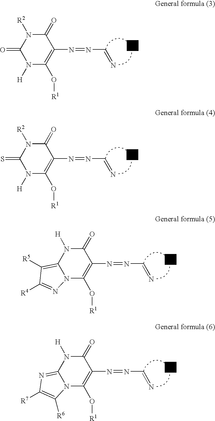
C1(=O)N([H])C(O[R1])=C(N=NC=N)C(=O)N1[R2].C1(=S)N([H])C(O[R1])=C(N=NC=N)C(=O)N1[R2].C12=C([R5])C([R4])=NN1C(O[R1])=C(N=NC=N)C(=O)N2[H].C12=NC([R7])=C([R6])N1C(O[R1])=C(N=NC=N)C(=O)N2[H]
